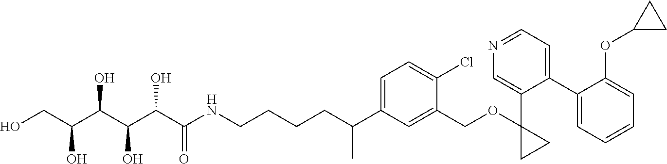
C1(C2=CC=NC=C2C2(OCC3=CC(C(CCCCNC(C(C(C(C(CO)O)O)O)O)=O)C)=CC=C3Cl)CC2)=CC=CC=C1OC1CC1
